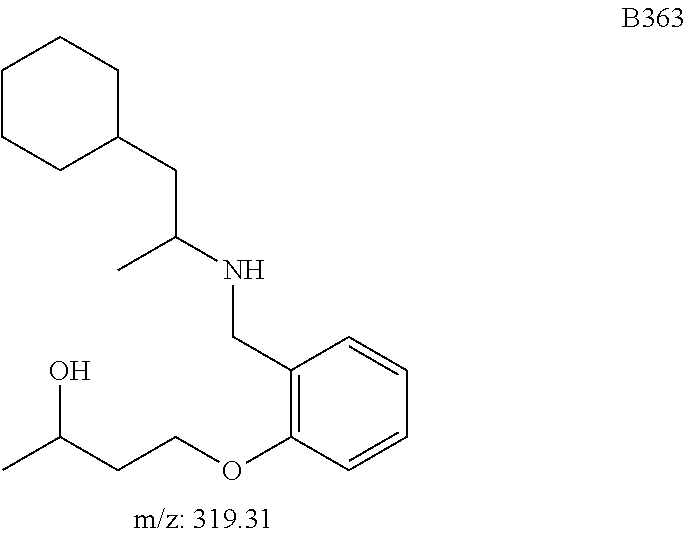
C(CCOC1=C(CNC(CC2CCCCC2)C)C=CC=C1)(C)O
